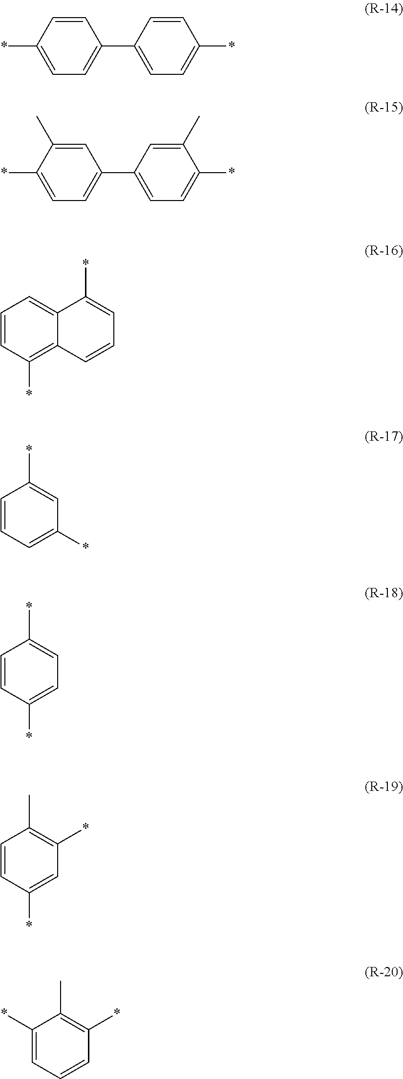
C1=CC(*)=CC=C1C1=CC=C(*)C=C1.C1=C(C)C(*)=CC=C1C1=CC=C(*)C(C)=C1.C1=CC(*)=C2C(=C1)C(*)=CC=C2.C1=CC=C(*)C=C1*.C1=CC(*)=CC=C1*.C1=CC(*)=CC(*)=C1C.C1(*)=CC=CC(*)=C1C
